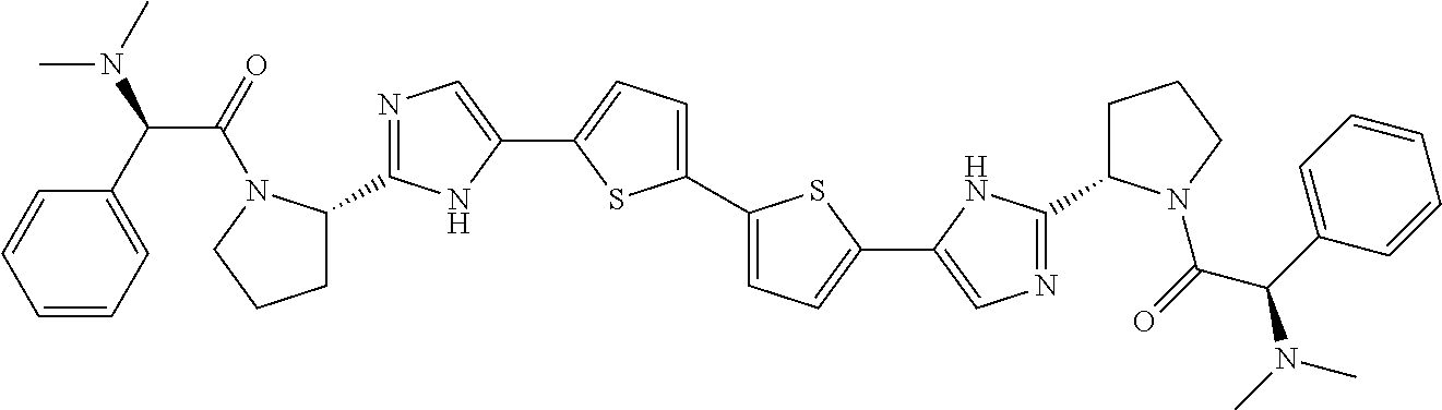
C1(C2=CC=C(C3=CN=C(C4CCCN4C(=O)C(N(C)C)C4=CC=CC=C4)N3)S2)=CC=C(C2=CN=C(C3CCCN3C(=O)C(N(C)C)C3=CC=CC=C3)N2)S1
